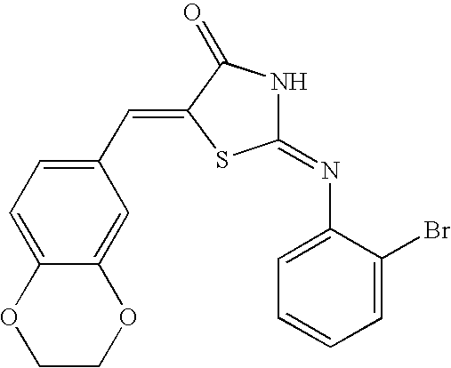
C1(C=C2SC(=NC3=CC=CC=C3Br)NC2=O)=CC=C2C(=C1)OCCO2
